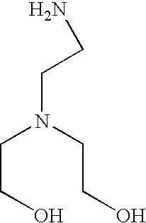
C(CO)N(CCO)CCN
